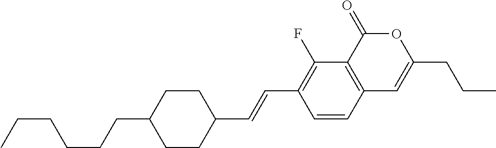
C1=CC2=C(C(F)=C1C=CC1CCC(CCCCCC)CC1)C(=O)OC(CCC)=C2
